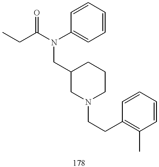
CCC(N(C1=CC=CC=C1)CC1CN(CCC2=C(C)C=CC=C2)CCC1)=O
